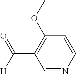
C1=CN=CC(C([H])=O)=C1OC
